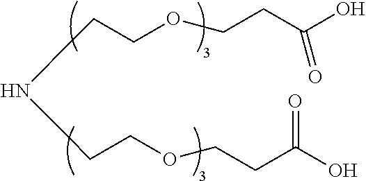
C(COCCC(O)=O)NCCOCCC(O)=O
